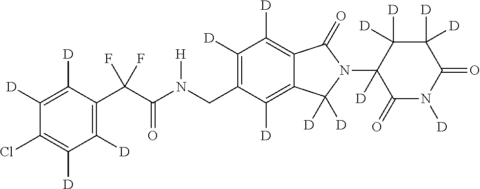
C1([D])=C([D])C(C(C(N(CC2=C([D])C([D])=C3C(=C2[D])C([D])([D])N(C2([D])C(=O)N([D])C(=O)C([D])([D])C2([D])[D])C3=O)[H])=O)(F)F)=C([D])C([D])=C1Cl
